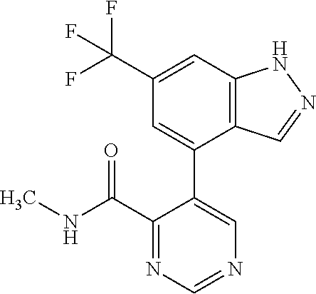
C12=C(C=C(C(F)(F)F)C=C1C1=CN=CN=C1C(NC)=O)NN=C2
